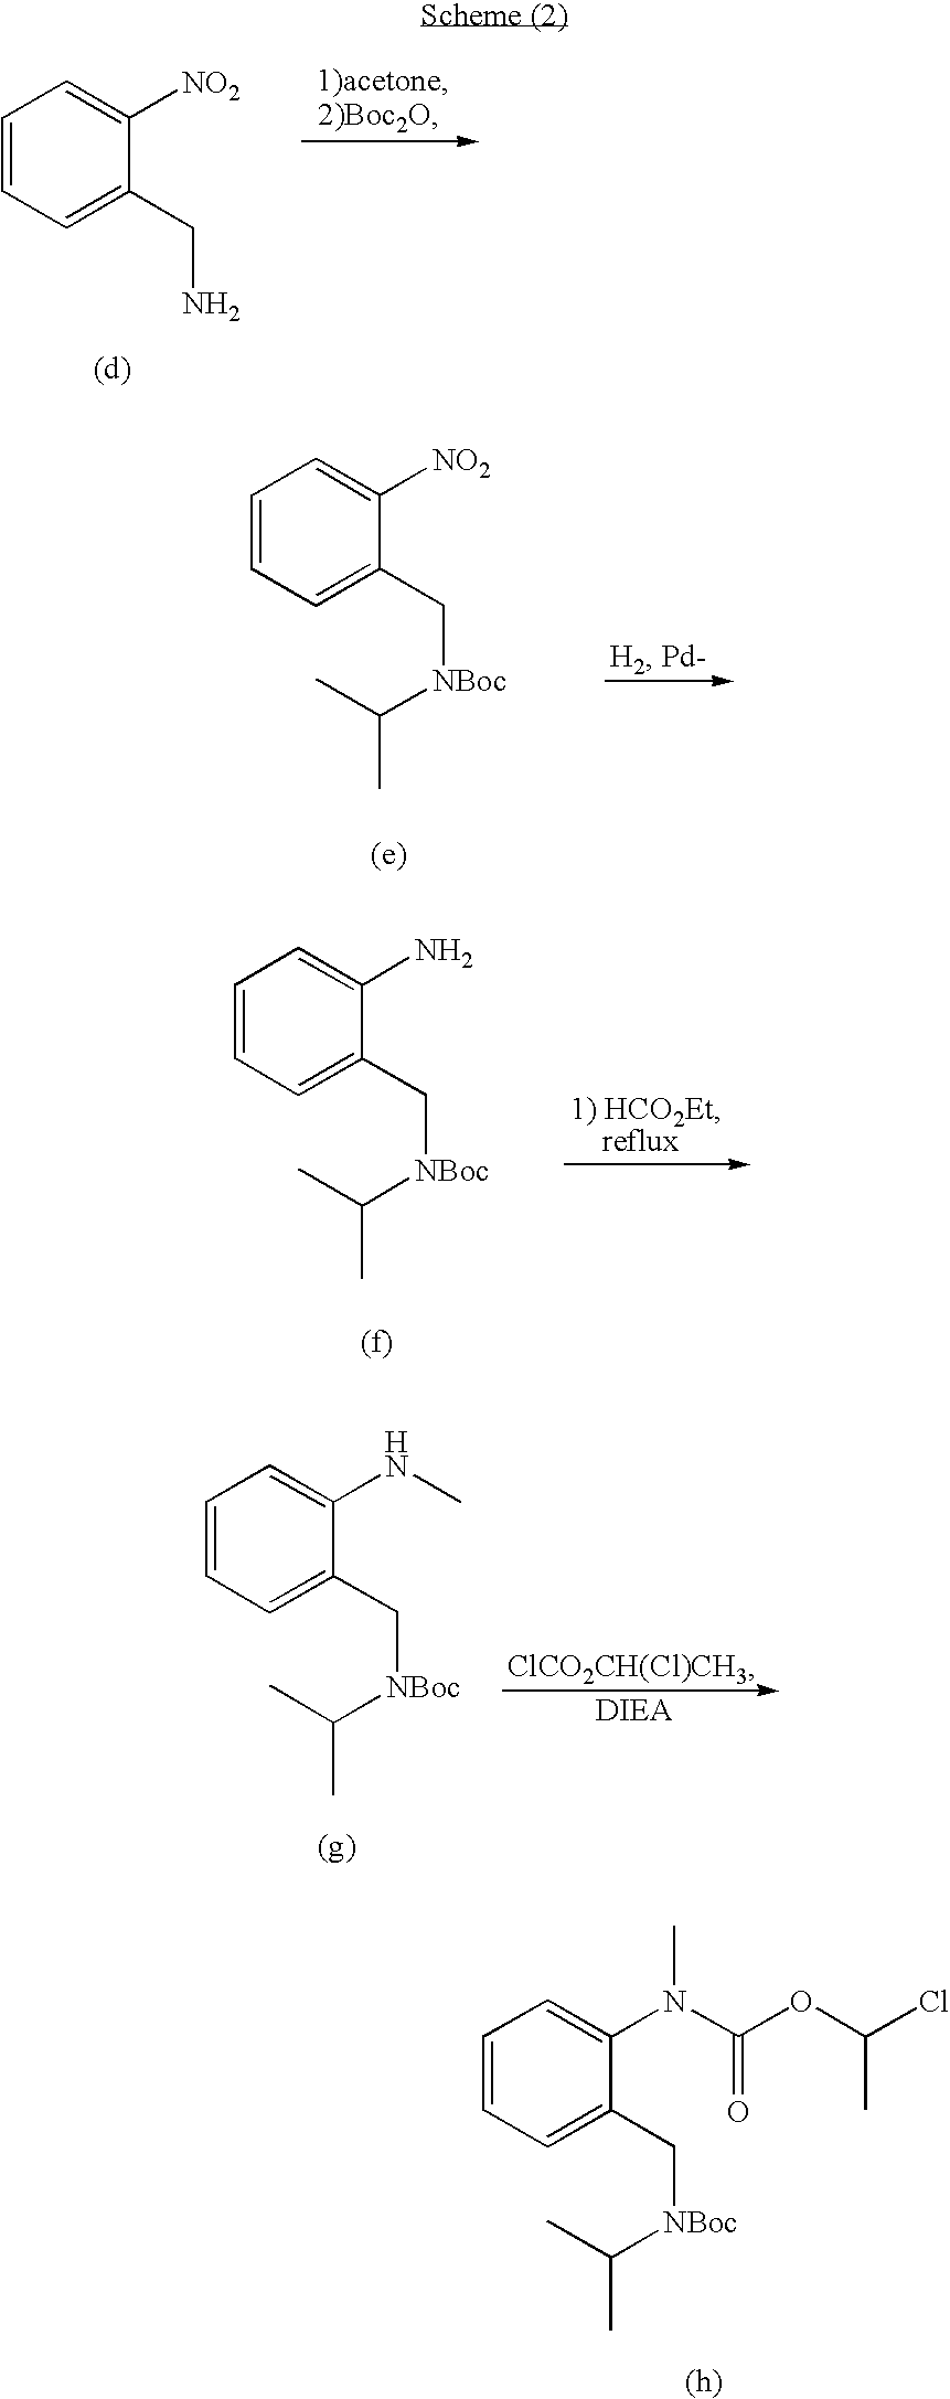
C1=CC=C(CN)C([NO2])=C1.C1=CC=C(C[NBoc]C(C)C)C([NO2])=C1.C1=CC=C(C[NBoc]C(C)C)C(N)=C1.C1=CC=C(C[NBoc]C(C)C)C(NC)=C1.C1=CC=C(C[NBoc]C(C)C)C(N(C(OC(Cl)C)=O)C)=C1
